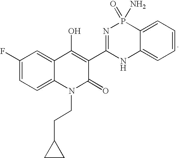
C1(F)=CC=C2C(=C1)C(O)=C(C1=NP(=O)(N)C3=CC=CC=C3N1)C(=O)N2CCC1CC1
